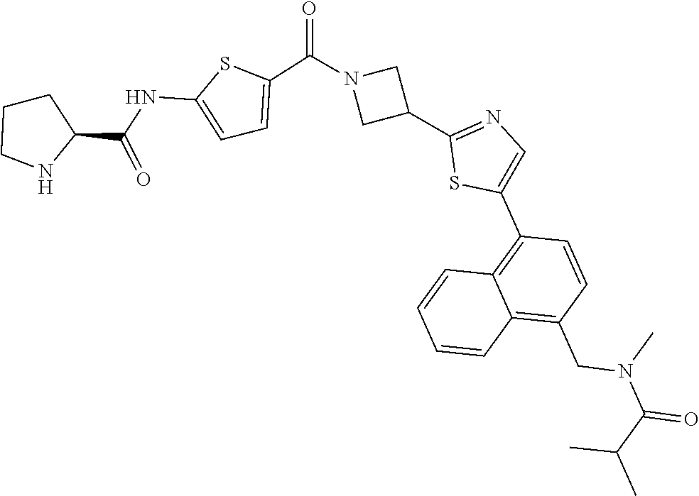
C1CCNC1C(NC1=CC=C(C(N2CC(C3=NC=C(C4=C5C(=C(CN(C(C(C)C)=O)C)C=C4)C=CC=C5)S3)C2)=O)S1)=O
